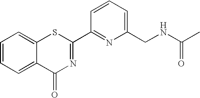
C1=CC=C(CNC(C)=O)N=C1C1=NC(=O)C2=CC=CC=C2S1
